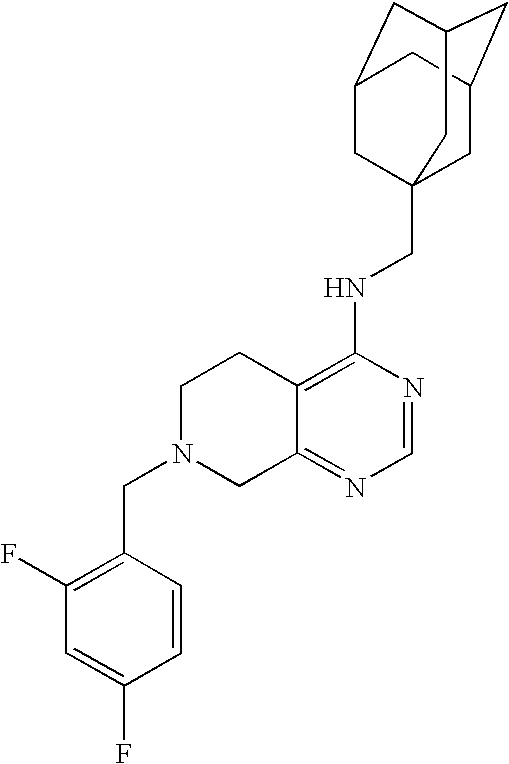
C12=C(NCC34CC5CC(CC(C3)C5)C4)N=CN=C1CN(CC1=C(F)C=C(F)C=C1)CC2
